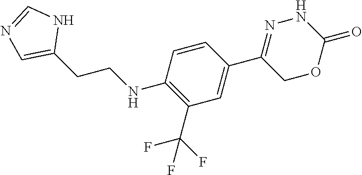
N1N=C(C2=CC(C(F)(F)F)=C(NCCC3=CN=CN3)C=C2)COC1=O
